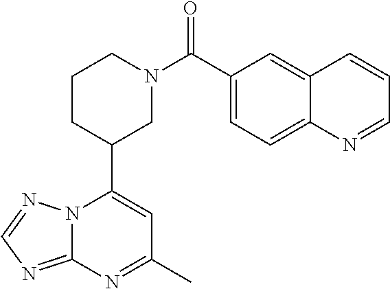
N12C(=NC=N1)N=C(C)C=C2C1CN(C(=O)C2=CC=C3C(=C2)C=CC=N3)CCC1
